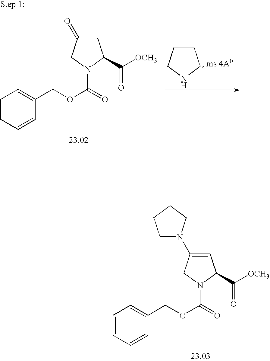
C1=CC=CC(COC(=O)N2C(C([OCH3])=O)C=C(N3CCCC3)C2)=C1.C1=CC=CC(COC(=O)N2C(C([OCH3])=O)CC(=O)C2)=C1.C1CCNC1
